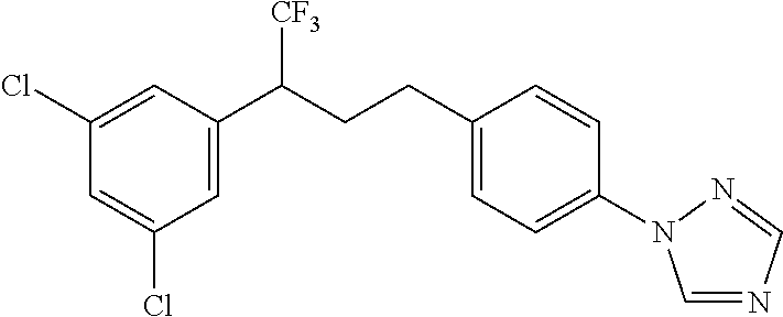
C1(Cl)=CC(C(CCC2=CC=C(N3C=NC=N3)C=C2)[CF3])=CC(Cl)=C1
